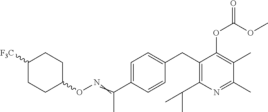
C1(CC2=C(C(C)C)N=C(C)C(C)=C2OC(OC)=O)=CC=C(C(=NOC2CCC([F3C])CC2)C)C=C1
